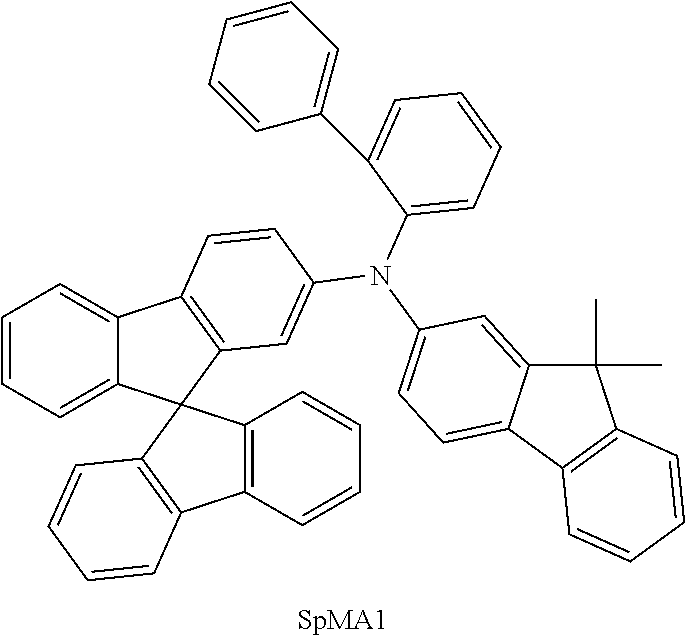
C12=C(C=CC=C1)C1=C(C=CC=C1)C21C2=CC=CC=C2C2=C1C=C(N(C1=CC=CC=C1C1=CC=CC=C1)C1=CC=C3C(=C1)C(C)(C)C1=C3C=CC=C1)C=C2
